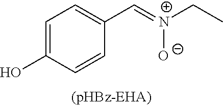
C1=C(O)C=CC(C=[N+]([O-])CC)=C1
